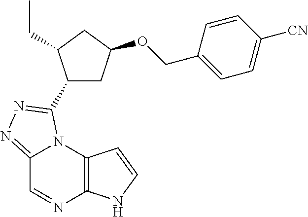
C12=NN=C(C3CC(OCC4=CC=C([CN])C=C4)CC3CC)N1C1=C(N=C2)NC=C1
